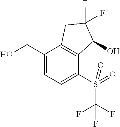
C1(CO)=CC=C(S(=O)(C(F)(F)F)=O)C2=C1CC(F)(F)C2O
